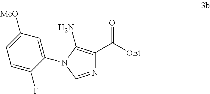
C1(N2C(N)=C(C([OEt])=O)N=C2)=CC([MeO])=CC=C1F
